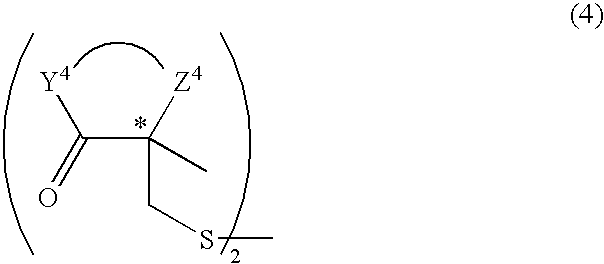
C(C(=O)[Y4])([Z4])(C)CSC
